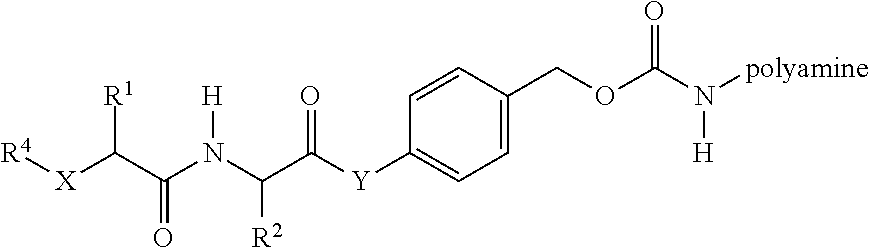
C1=CC([Y]C(C(N(C(C([X][R4])[R1])=O)[H])[R2])=O)=CC=C1COC(N([polyamine])[H])=O
